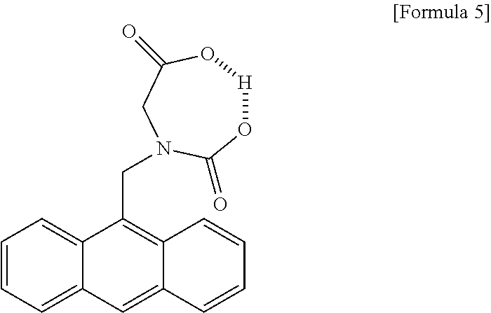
C1=CC=C2C(=C1)C(CN1CC(=O)O[H]OC1=O)=C1C(=C2)C=CC=C1
